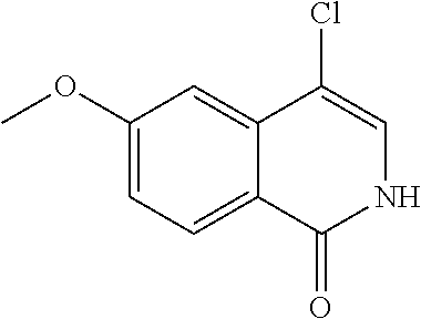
C1(OC)=CC=C2C(=C1)C(Cl)=CNC2=O
